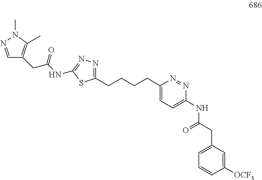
C1(CCCCC2=CC=C(NC(CC3=CC=CC([OCF3])=C3)=O)N=N2)=NN=C(NC(CC2=C(C)N(C)N=C2)=O)S1
